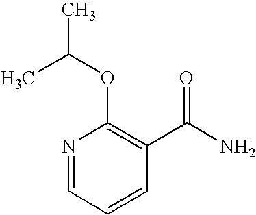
N1=CC=CC(C(N)=O)=C1OC(C)C
